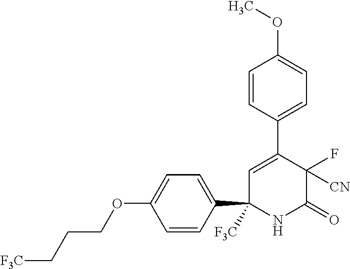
C1=CC(C2([F3C])NC(=O)C(F)([CN])C(C3=CC=C(OC)C=C3)=C2)=CC=C1OCCC[F3C]
